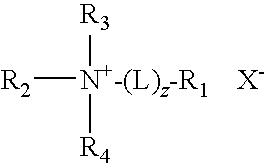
[R2][N+-(L)z-R1]([R3])[R4].[X-]
